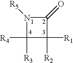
N1([R5])C([R3])([R4])C([R1])([R2])C1=O
